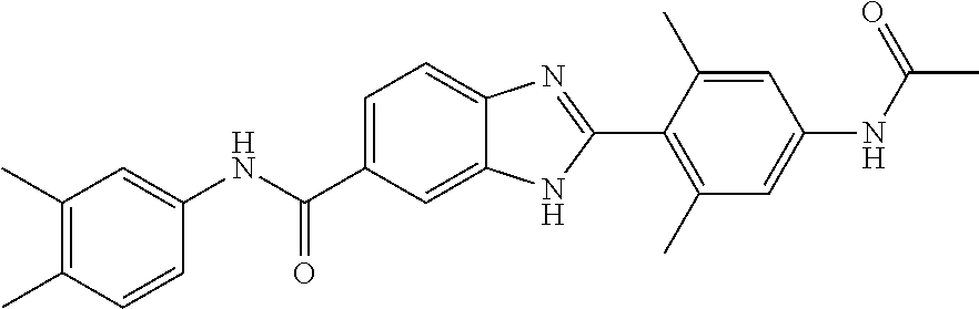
C1(C)=C(C)C=CC(NC(C2=CC=C3C(=C2)NC(C2=C(C)C=C(NC(C)=O)C=C2C)=N3)=O)=C1
